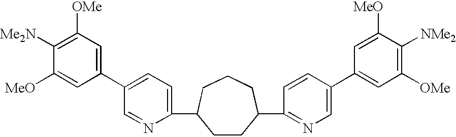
C1(C2CCC(C3=NC=C(C4=CC([OMe])=C([NMe2])C([MeO])=C4)C=C3)CCC2)=CC=C(C2=CC([OMe])=C([Me2N])C([MeO])=C2)C=N1
